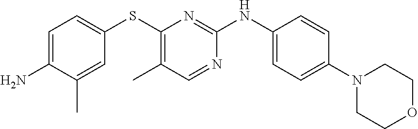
C1=C(N)C(C)=CC(SC2=C(C)C=NC(NC3=CC=C(N4CCOCC4)C=C3)=N2)=C1
